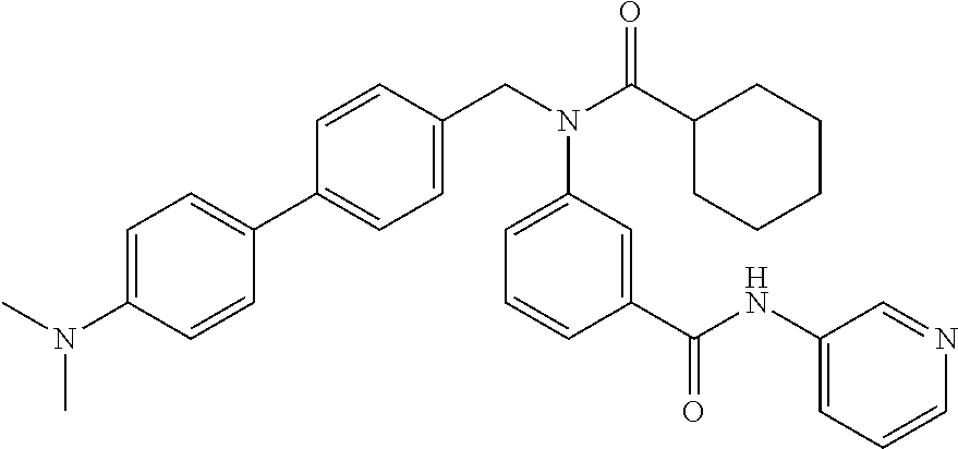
C1=CC(CN(C(C2CCCCC2)=O)C2=CC=CC(C(NC3=CC=CN=C3)=O)=C2)=CC=C1C1=CC=C(N(C)C)C=C1
